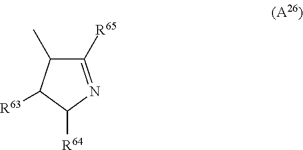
C1([R65])=NC([R64])C([R63])C1C
